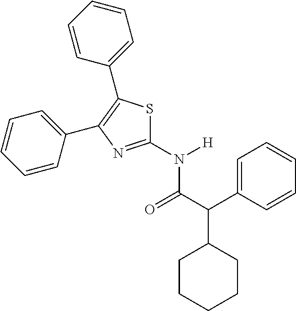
C1CC(C(C2=CC=CC=C2)C(N(C2=NC(C3=CC=CC=C3)=C(C3=CC=CC=C3)S2)[H])=O)CCC1
